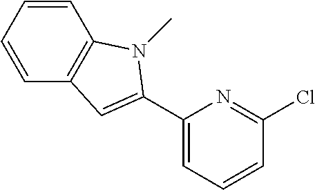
C1(C2=CC3=C(C=CC=C3)N2C)=CC=CC(Cl)=N1
